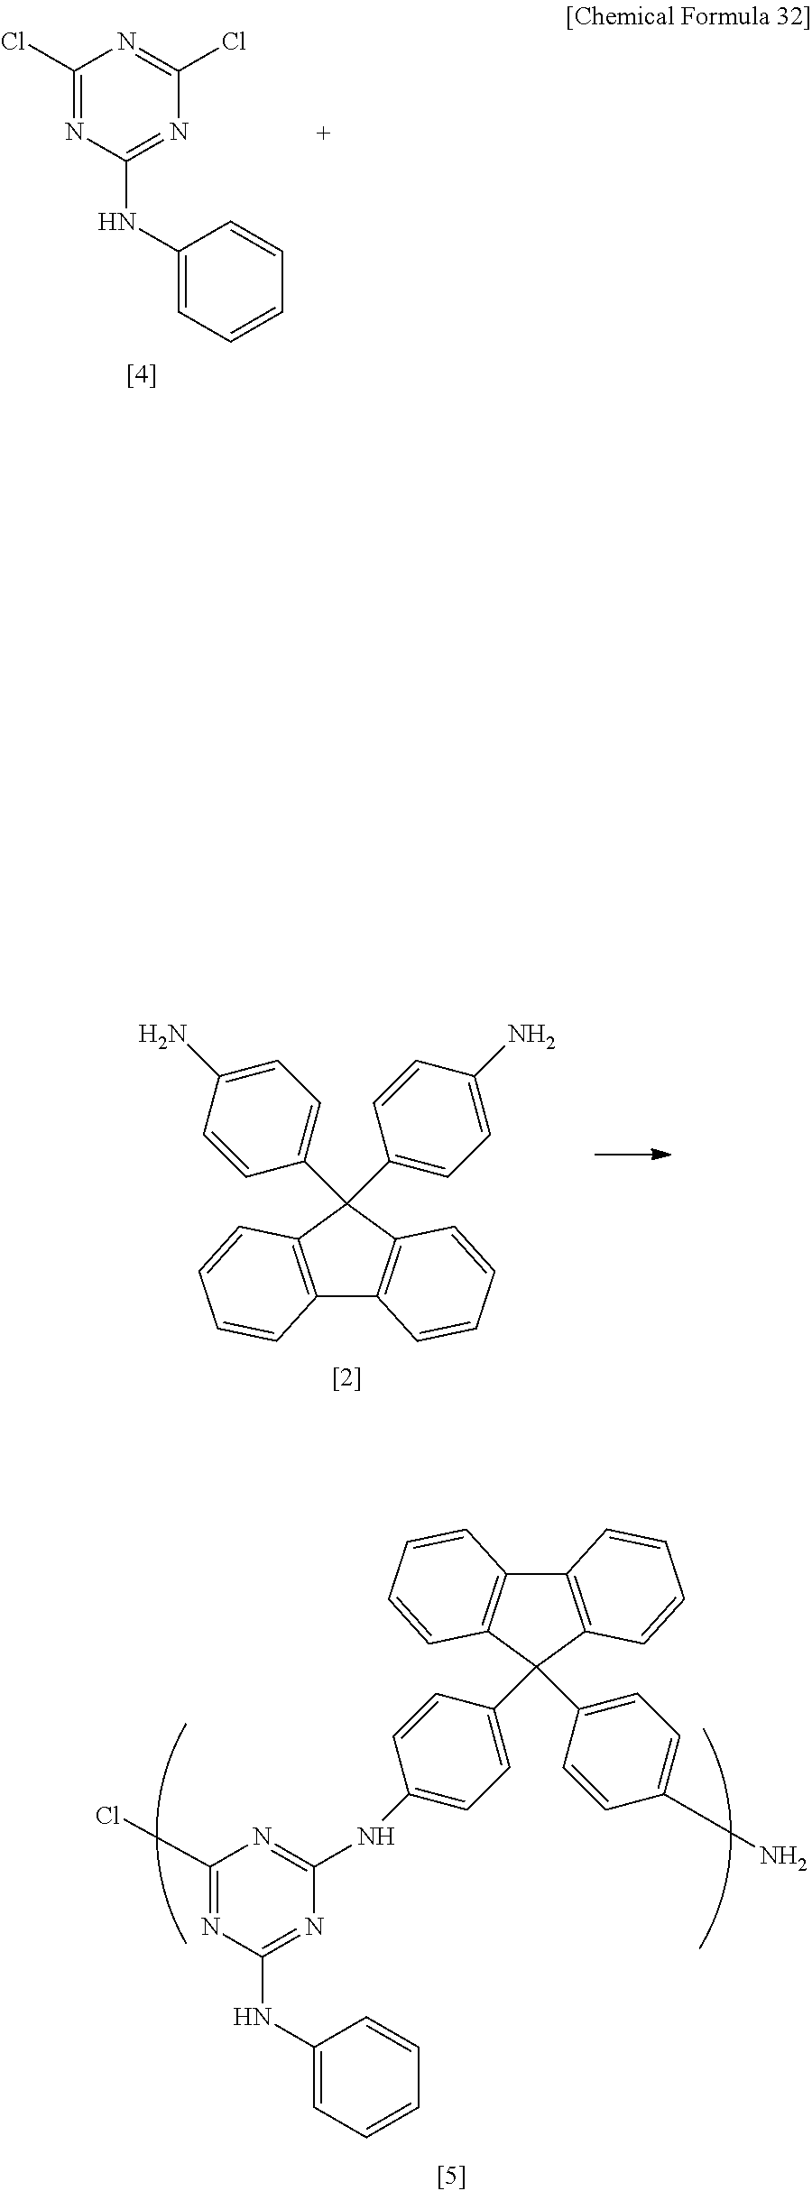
N1=C(Cl)N=C(Cl)N=C1NC1=CC=CC=C1.C12=C(C(C3=CC=C(N)C=C3)(C3=CC=C(N)C=C3)C3=C1C=CC=C3)C=CC=C2.C12=C(C(C3=CC=C(NC4=NC(Cl)=NC(NC5=CC=CC=C5)=N4)C=C3)(C3=CC=C(N)C=C3)C3=C1C=CC=C3)C=CC=C2
